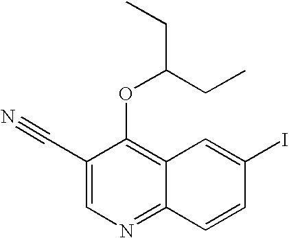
C1(C#N)=CN=C2C(=C1OC(CC)CC)C=C(I)C=C2
